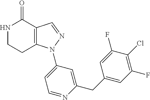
C12=C(C=NN1C1=CC=NC(CC3=CC(F)=C(Cl)C(F)=C3)=C1)C(=O)NCC2
